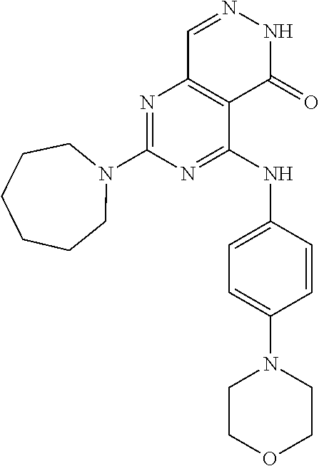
N1=C(NC2=CC=C(N3CCOCC3)C=C2)C2=C(N=C1N1CCCCCC1)C=NNC2=O
